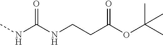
N(C(NC)=O)CCC(OC(C)(C)C)=O
